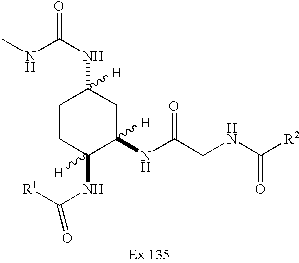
C1CC(NC([R1])=O)([H])C(NC(CNC([R2])=O)=O)([H])CC1(NC(=O)NC)[H]
